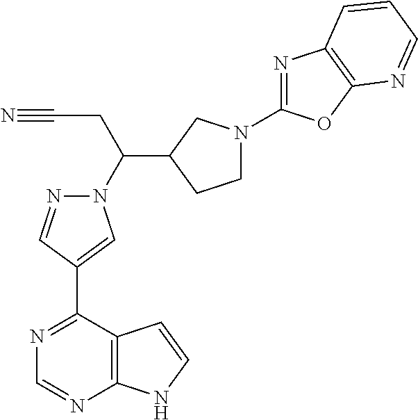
N1=C(C2=CN(C(CC#N)C3CCN(C4=NC5=C(O4)N=CC=C5)C3)N=C2)C2=C(N=C1)NC=C2
